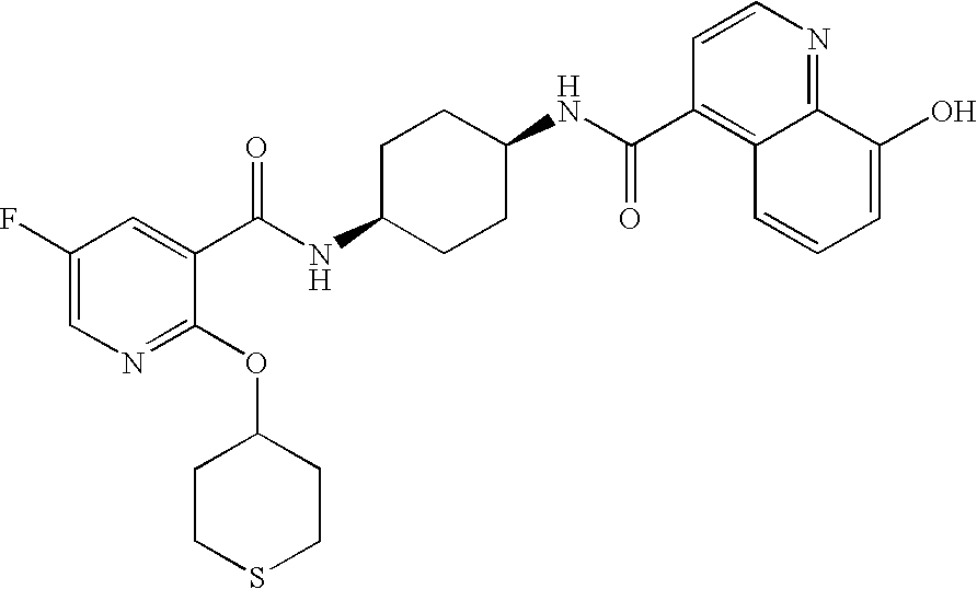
C1CC(NC(=O)C2=CC(F)=CN=C2OC2CCSCC2)CCC1NC(=O)C1=C2C(=NC=C1)C(O)=CC=C2
